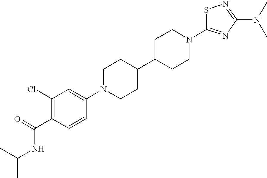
C1N(C2=CC(Cl)=C(C(NC(C)C)=O)C=C2)CCC(C2CCN(C3=NC(N(C)C)=NS3)CC2)C1
